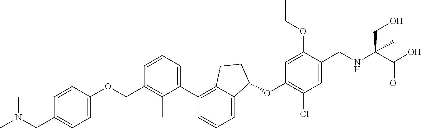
C1=C(OCC2=C(C)C(C3=C4C(=CC=C3)C(OC3=C(Cl)C=C(CNC(C(O)=O)(CO)C)C(OCC)=C3)CC4)=CC=C2)C=CC(CN(C)C)=C1
